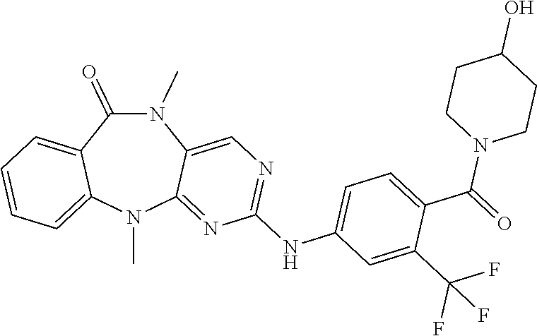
N1(C)C(=O)C2=CC=CC=C2N(C)C2=NC(NC3=CC=C(C(=O)N4CCC(O)CC4)C(C(F)(F)F)=C3)=NC=C12
